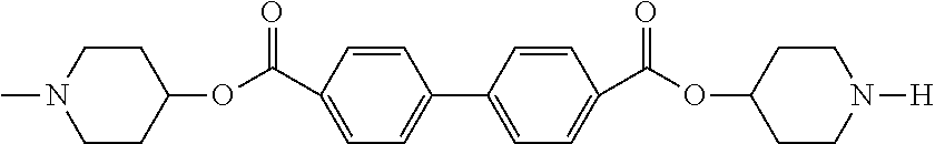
C1=C(C2=CC=C(C(OC3CCN([H])CC3)=O)C=C2)C=CC(C(OC2CCN(C)CC2)=O)=C1
